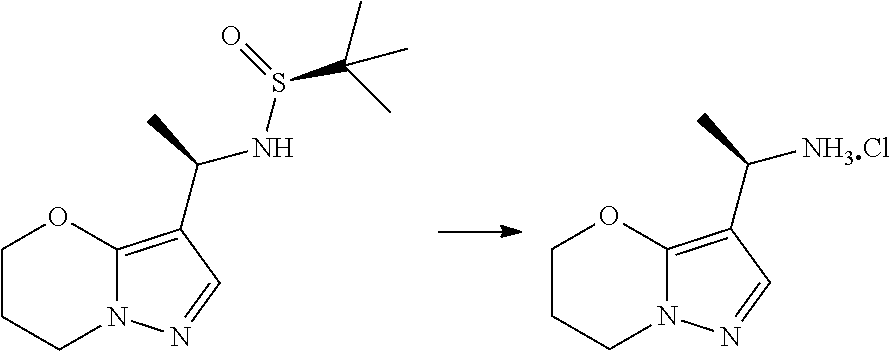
C1CCN2C(=C(C(C)NS(C(C)(C)C)=O)C=N2)O1.C1CCN2C(=C(C(C)[NH3Cl])C=N2)O1
